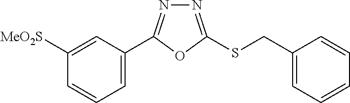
C1=C(C2=NN=C(SCC3=CC=CC=C3)O2)C=C([MeO2S])C=C1
